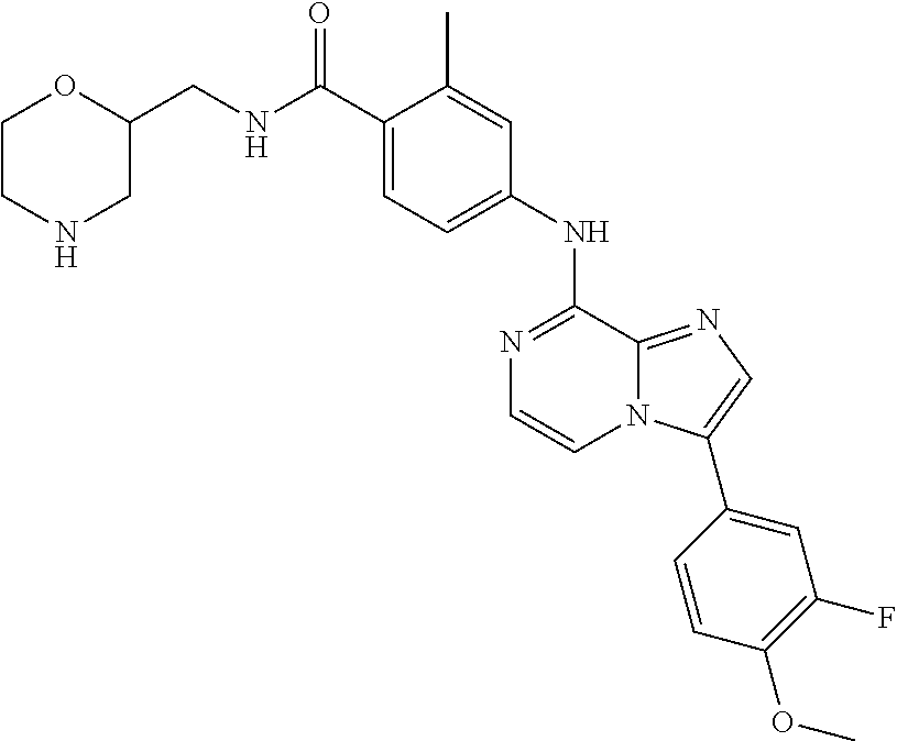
C1(C(=O)NCC2OCCNC2)=CC=C(NC2=NC=CN3C2=NC=C3C2=CC(F)=C(OC)C=C2)C=C1C
